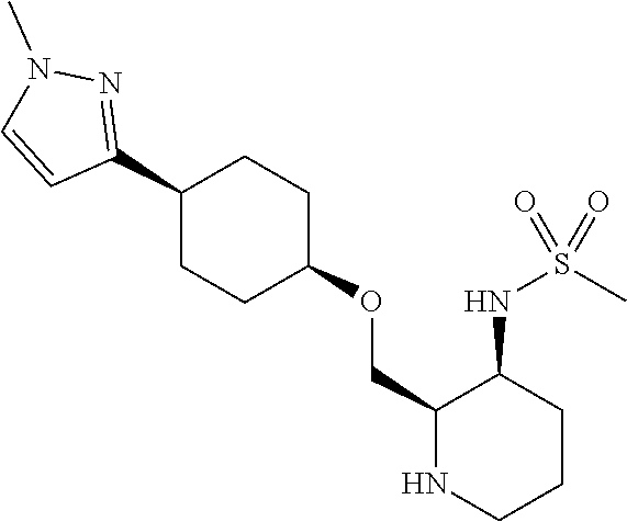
C1(OCC2C(NS(C)(=O)=O)CCCN2)CCC(C2=NN(C)C=C2)CC1
